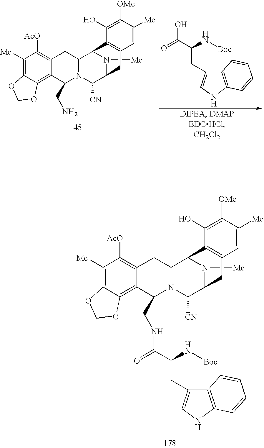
C1([Me])=C2C(=C3C(=C1[AcO])CC1N(C([CN])C4N([Me])C1C1=C(C4)C=C([Me])C([OMe])=C1O)C3CN)OCO2.C(N[Boc])(C(=O)O)CC1=CNC2=C1C=CC=C2.C1([Me])=C2C(=C3C(=C1[AcO])CC1N(C([CN])C4N([Me])C1C1=C(C4)C=C([Me])C([OMe])=C1O)C3CNC(=O)C(N[Boc])CC1=CNC3=C1C=CC=C3)OCO2
